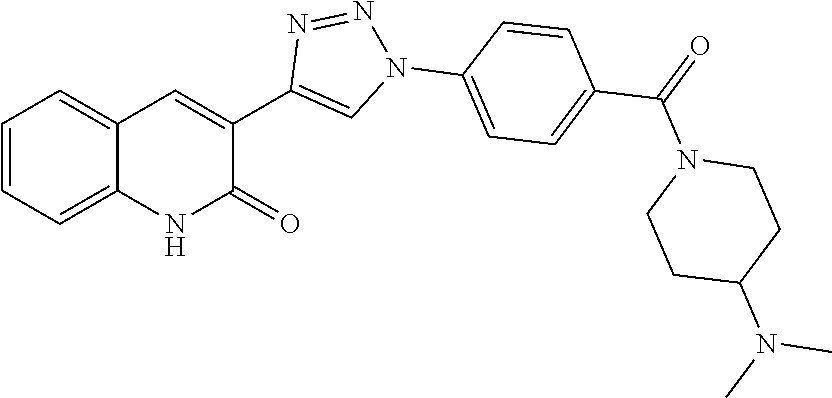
C1=CC=C2C(=C1)C=C(C1=CN(C3=CC=C(C(=O)N4CCC(N(C)C)CC4)C=C3)N=N1)C(=O)N2
